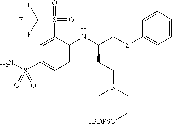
C1=CC=CC(SCC(NC2=CC=C(S(N)(=O)=O)C=C2S(=O)(=O)C(F)(F)F)CCN(C)CC[TBDPSO])=C1
